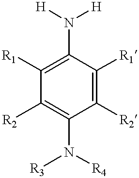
C1(N([H])[H])=C([R1])C([R2])=C(N([R3])[R4])C([R2])=C1[R1]
